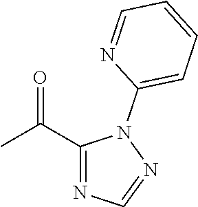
C1(C(C)=O)=NC=NN1C1=CC=CC=N1
